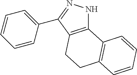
C1=CC(C2=NNC3=C2CCC2=C3C=CC=C2)=CC=C1
